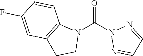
O=C(N1N=CC=N1)N1C2=C(CC1)C=C(F)C=C2
